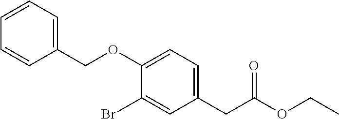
BrC1=CC(CC(OCC)=O)=CC=C1OCC1=CC=CC=C1
